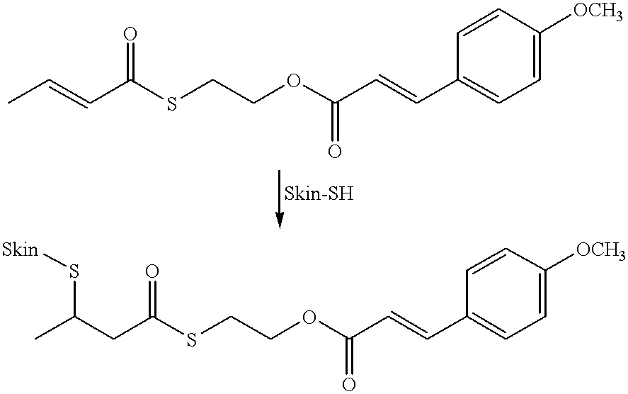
CC=CC(SCCOC(C=CC1=CC=C([OCH3])C=C1)=O)=O.CC(CC(SCCOC(C=CC1=CC=C([OCH3])C=C1)=O)=O)S[Skin]
